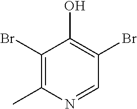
C1(Br)=C(C)N=CC(Br)=C1O
